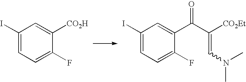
[CO2H]C1=CC(I)=CC=C1F.C(=CN(C)C)(C(C1=CC(I)=CC=C1F)=O)[CO2Et]
